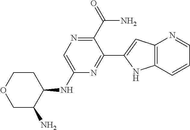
C1CC(NC2=CN=C(C(N)=O)C(C3=CC4=C(C=CC=N4)N3)=N2)C(N)CO1
